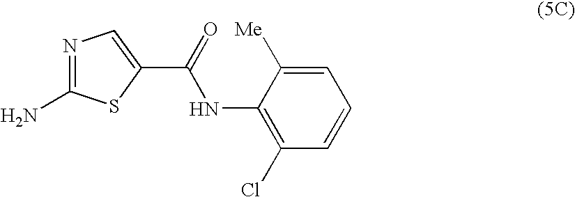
C1=C([Me])C(NC(=O)C2=CN=C(N)S2)=C(Cl)C=C1
